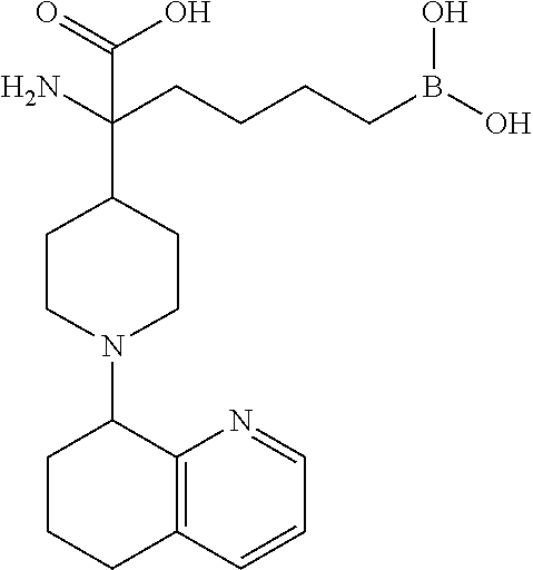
C1(N2CCC(C(CCCCB(O)O)(N)C(=O)O)CC2)CCCC2=C1N=CC=C2
